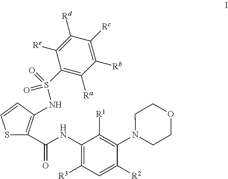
C1(NC(=O)C2=C(NS(C3=C([Ra])C([Rb])=C([Rc])C([Rd])=C3[Re])(=O)=O)C=CS2)=C([R3])C=C([R2])C(N2CCOCC2)=C1[R1]
